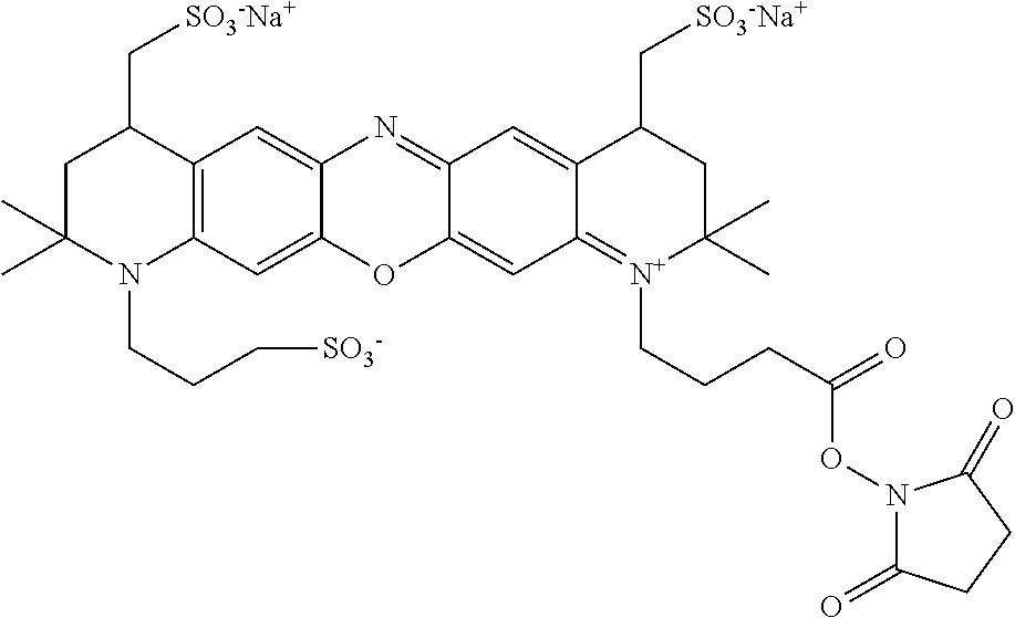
C12=C(C=C3C(=C1)N=C1C(=CC4=[N+](CCCC(=O)ON5C(=O)CCC5=O)C(C)(C)CC(C[SO3-Na+])C4=C1)O3)N(CCC[SO3-])C(C)(C)CC2C[SO3-Na+]
